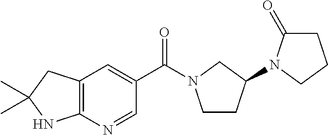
C12=C(C=C(C(=O)N3CCC(N4C(=O)CCC4)C3)C=N1)CC(C)(C)N2
